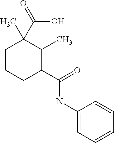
C1CCC(C(=O)NC2=CC=CC=C2)C(C)C1(C)C(=O)O
